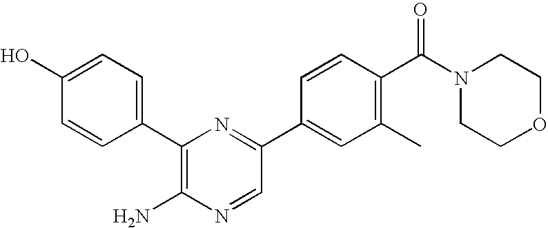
C1(C2=CC=C(O)C=C2)=C(N)N=CC(C2=CC(C)=C(C(N3CCOCC3)=O)C=C2)=N1
